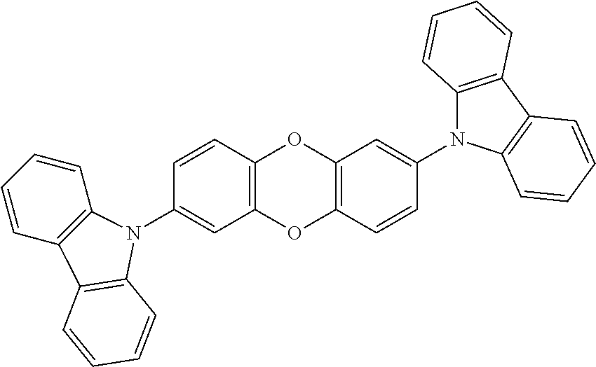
C12=C(OC3=C(O1)C=C(N1C4=C(C5=C1C=CC=C5)C=CC=C4)C=C3)C=C(N1C3=C(C=CC=C3)C3=C1C=CC=C3)C=C2
